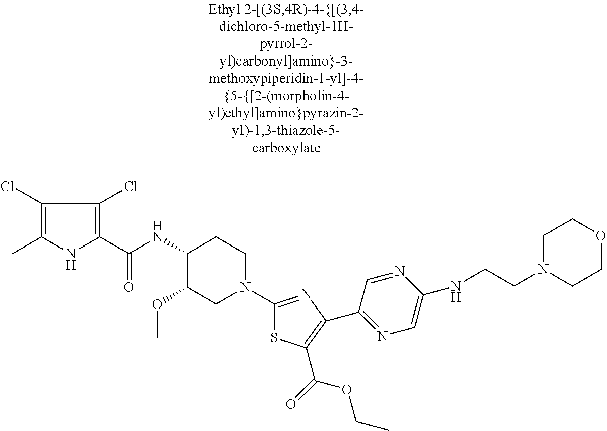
C1(Cl)=C(C)NC(C(NC2C(OC)CN(C3=NC(C4=NC=C(NCCN5CCOCC5)N=C4)=C(C(=O)OCC)S3)CC2)=O)=C1Cl
